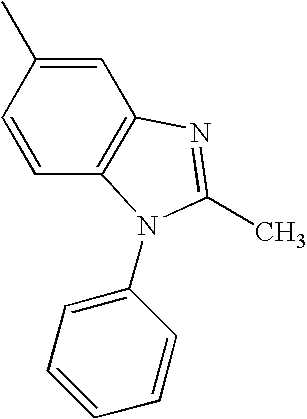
CC1=NC2=C(C=CC(C)=C2)N1C1=CC=CC=C1
